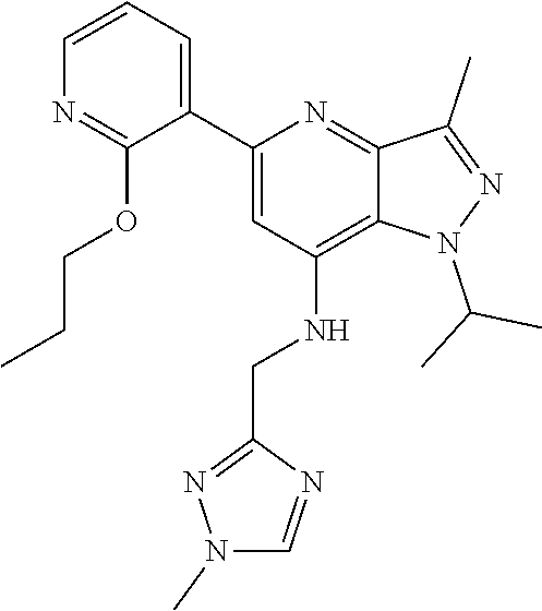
C1=C(C2=CC=CN=C2OCCC)N=C2C(=C1NCC1=NN(C)C=N1)N(C(C)C)N=C2C
